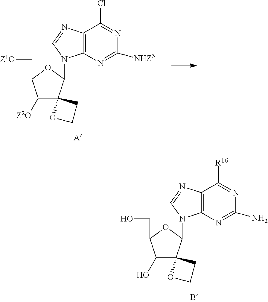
C12=C(N=C([NHZ3])N=C1Cl)N(C1C3(C([Z2O])C(C[Z1O])O1)OCC3)C=N2.C12=C(N=C(N)N=C1[R16])N(C1C3(C(O)C(CO)O1)OCC3)C=N2
